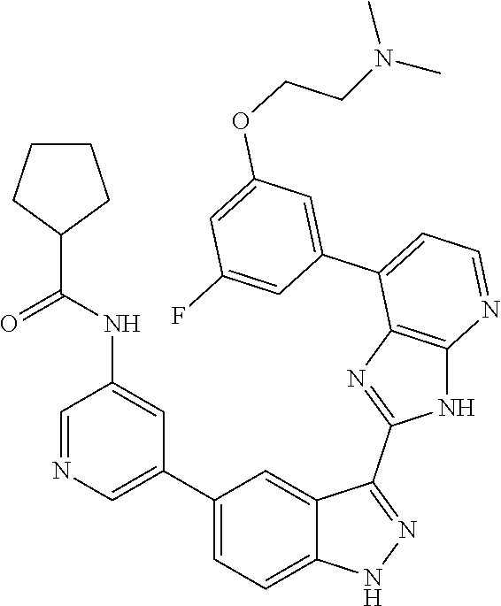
C1=NC=C(C2=CC=C3C(=C2)C(C2=NC4=C(N2)N=CC=C4C2=CC(OCCN(C)C)=CC(F)=C2)=NN3)C=C1NC(=O)C1CCCC1
